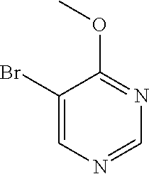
C1(Br)=CN=CN=C1OC
